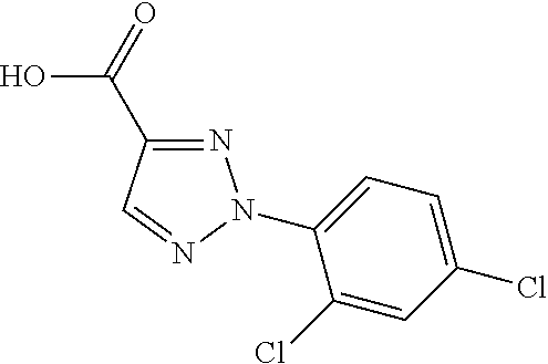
N1=C(C(O)=O)C=NN1C1=CC=C(Cl)C=C1Cl
